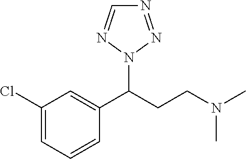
C1(Cl)=CC=CC(C(CCN(C)C)N2N=NC=N2)=C1
